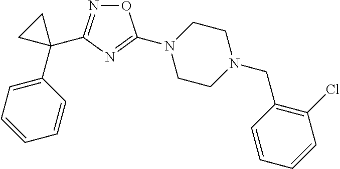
O1N=C(C2(C3=CC=CC=C3)CC2)N=C1N1CCN(CC2=C(Cl)C=CC=C2)CC1
